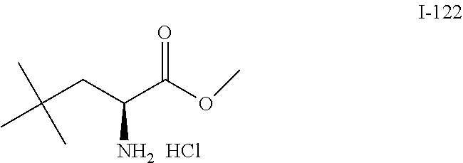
C(CC(C(=O)OC)N)(C)(C)C.Cl
